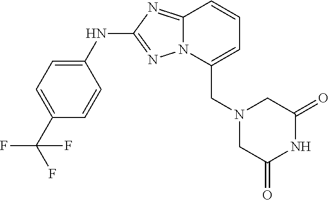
C1(NC2=NN3C(=N2)C=CC=C3CN2CC(=O)NC(=O)C2)=CC=C(C(F)(F)F)C=C1
